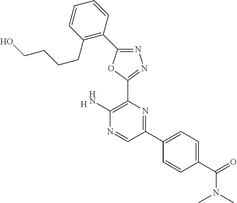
[H].C1(N)=C(C2=NN=C(C3=C(CCCCO)C=CC=C3)O2)N=C(C2=CC=C(C(N(C)C)=O)C=C2)C=N1
